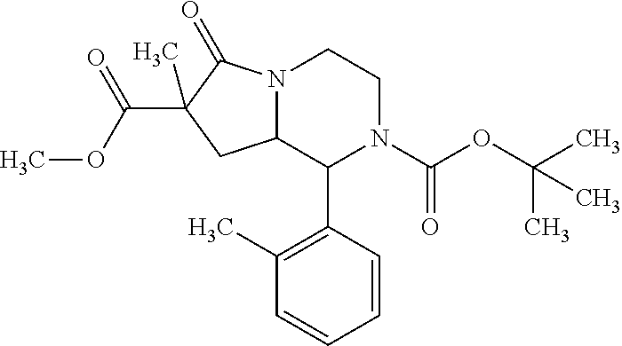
C1(C2N(C(OC(C)(C)C)=O)CCN3C2CC(C(OC)=O)(C)C3=O)=C(C)C=CC=C1
